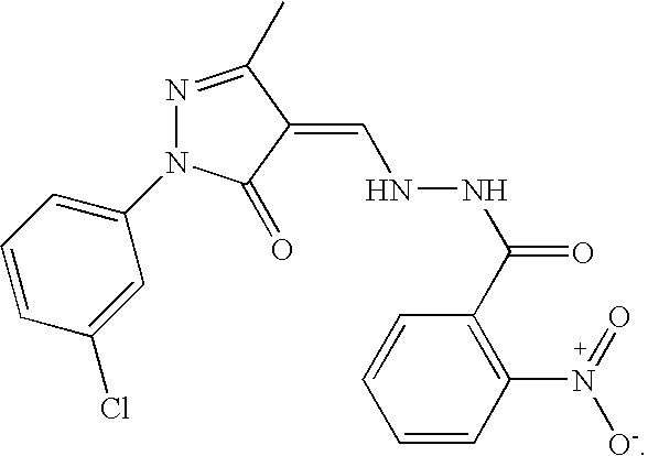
C1=CC(Cl)=CC(N2N=C(C)C(=CNNC(C3=C(N(=O)[O-])C=CC=C3)=O)C2=O)=C1
